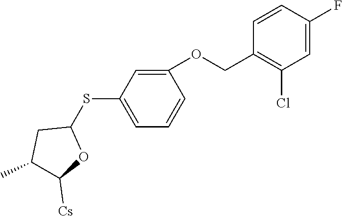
C1(OCC2=C(Cl)C=C(F)C=C2)=CC(SC2CC(C)C([Cs])O2)=CC=C1
